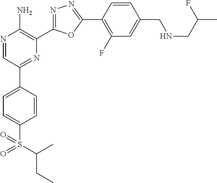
N1=CC(C2=CC=C(S(C(CC)C)(=O)=O)C=C2)=NC(C2=NN=C(C3=C(F)C=C(CNCC(F)C)C=C3)O2)=C1N
